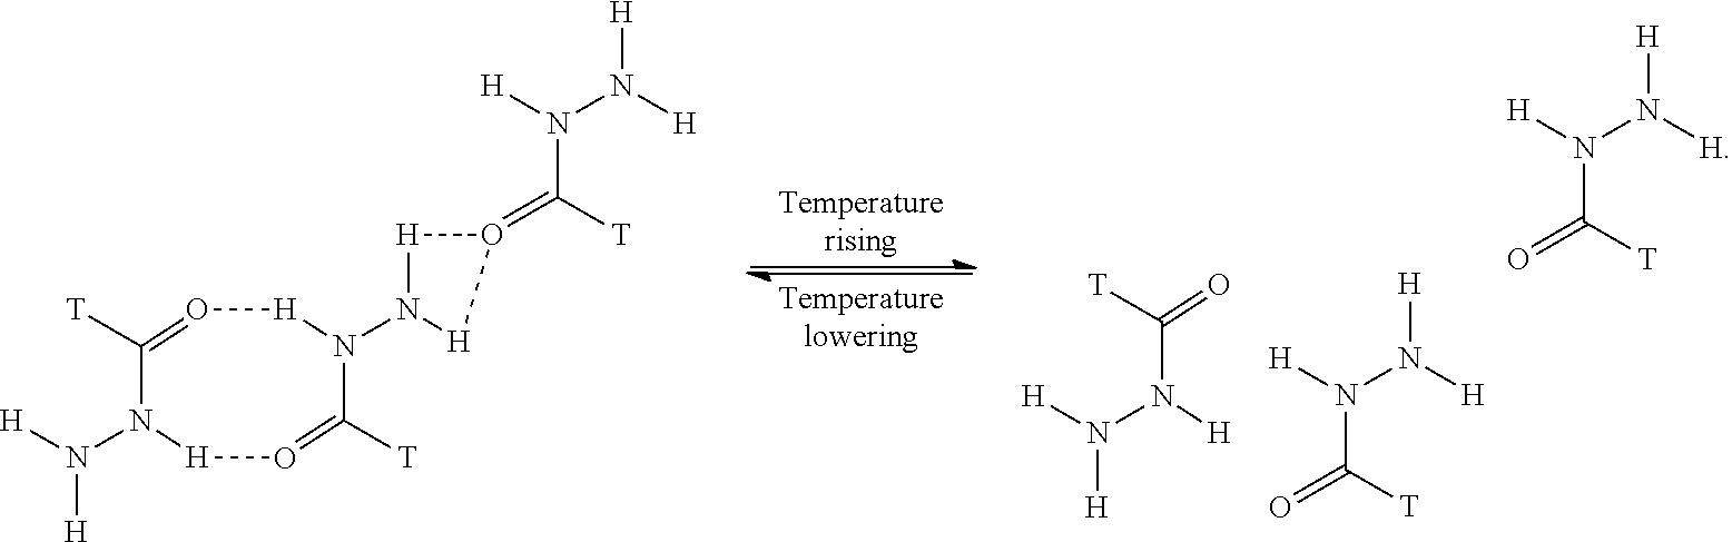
N(C(=O)[T])([H])N([H])[H].O=C(N(N([H])[H])[H])[T].O=C(N(N([H])[H])[H])[T].N1(N([H])[H])C([T])=O[H]N(N2[H]O(=C(N(N([H])[H])[H])[T])[H]2)C([T])=O[H]1
